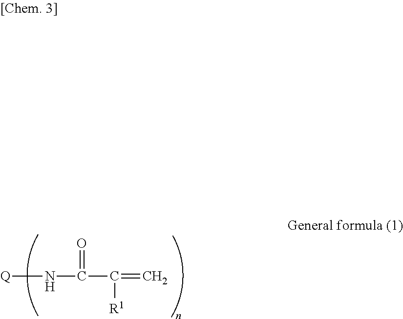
[Q]NC(C(=C)[R1])=O
